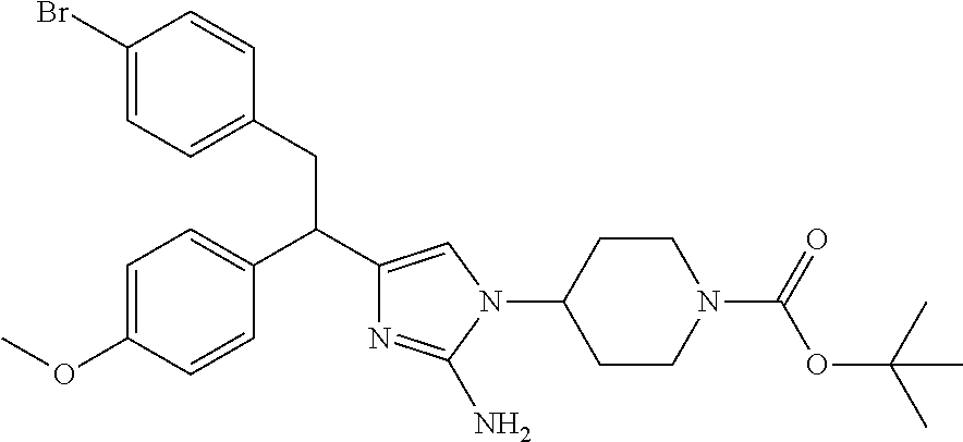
C1=C(OC)C=CC(C(C2=CN(C3CCN(C(=O)OC(C)(C)C)CC3)C(N)=N2)CC2=CC=C(Br)C=C2)=C1
